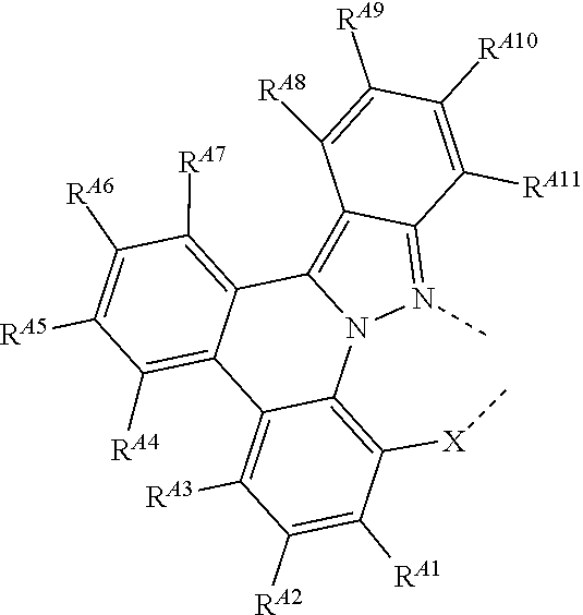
N12C3=C([X]C)C([RA1])=C([RA2])C([RA3])=C3C3=C([RA4])C([RA5])=C([RA6])C([RA7])=C3C1=C1C(=N2C)C([RA11])=C([RA10])C([RA9])=C1[RA8]
